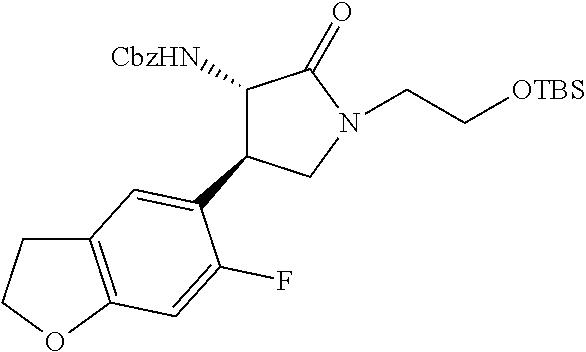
C1(C2=CC3=C(OCC3)C=C2F)C([CbzHN])C(=O)N(CC[OTBS])C1
